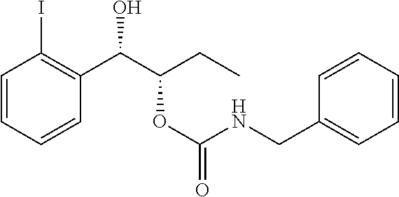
C1=CC=CC(C(C(CC)OC(NCC2=CC=CC=C2)=O)O)=C1I
